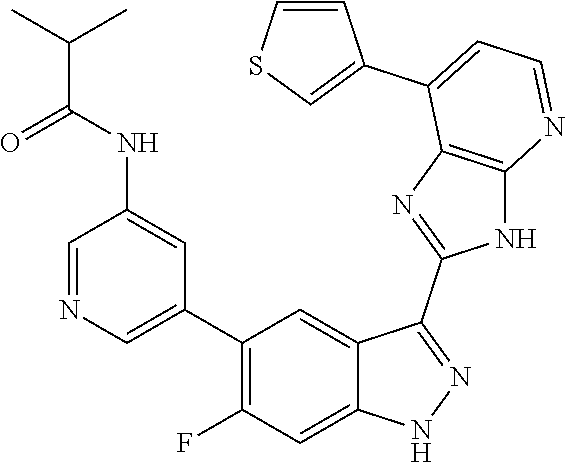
C1=NC=C(C2=C(F)C=C3C(=C2)C(C2=NC4=C(N2)N=CC=C4C2=CSC=C2)=NN3)C=C1NC(C(C)C)=O
